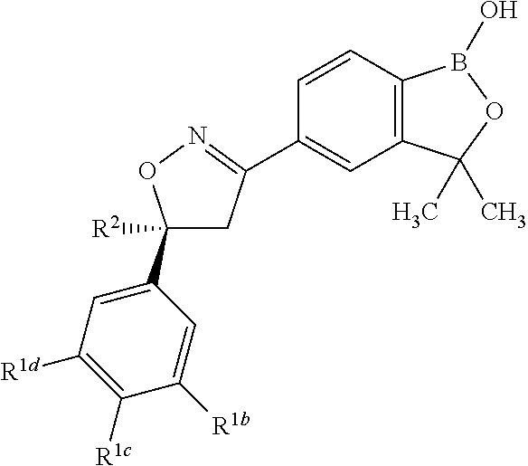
C12=C(B(O)OC1(C)C)C=CC(C1=NOC(C3=CC([R1d])=C([R1c])C([R1b])=C3)([R2])C1)=C2
